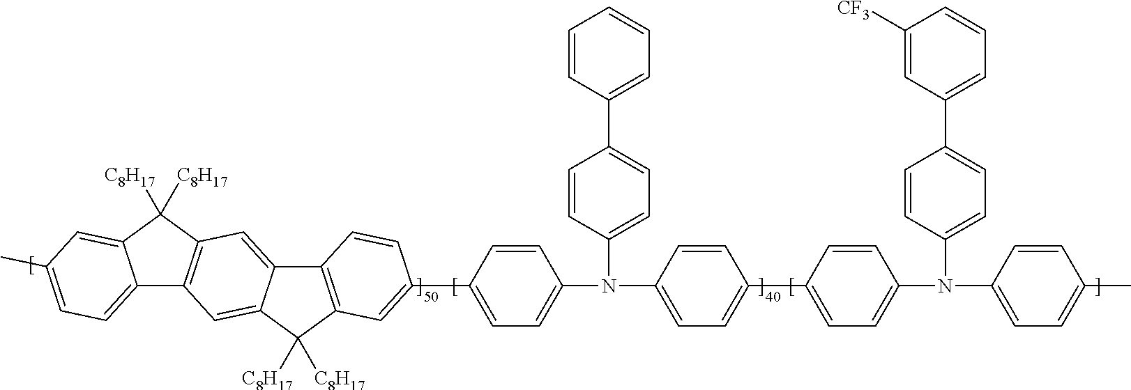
C12=CC=C(C)C=C1C([C8H17])([C8H17])C1=C2C=C2C(=C1)C1=C(C2([C8H17])[C8H17])C=C(C2=CC=C(N(C3=CC=C(C4=CC=C(N(C5=CC=C(C)C=C5)C5=CC=C(C6=CC=CC([CF3])=C6)C=C5)C=C4)C=C3)C3=CC=C(C4=CC=CC=C4)C=C3)C=C2)C=C1
